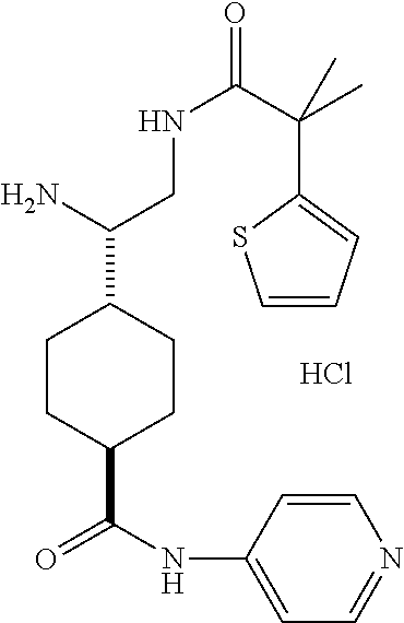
Cl.C1CC(C(=O)NC2=CC=NC=C2)CCC1C(N)CNC(=O)C(C)(C)C1=CC=CS1
